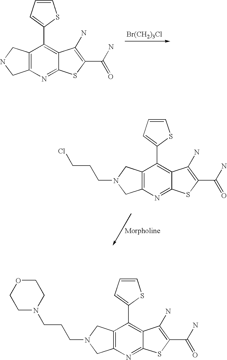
C12=C(N=C3C(=C1C1=CC=CS1)C(N)=C(C(N)=O)S3)CNC2.[Br(CH2)3Cl].C12=C(N=C3C(=C1C1=CC=CS1)C(N)=C(C(N)=O)S3)CN(CCCCl)C2.C12=C(N=C3C(=C1C1=CC=CS1)C(N)=C(C(N)=O)S3)CN(CCCN1CCOCC1)C2
